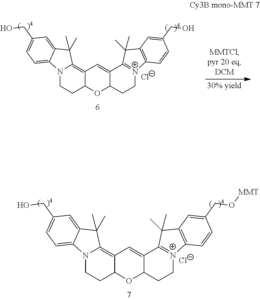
N12CCC3C(=C1C(C)(C)C1=CC(CO)=CC=C21)C=C1C(O3)CC[N+]2=C1C(C)(C)C1=C2C=CC(CO[MMT])=C1.[Cl-].N12CCC3C(=C1C(C)(C)C1=CC(CO)=CC=C21)C=C1C(O3)CC[N+]2=C1C(C)(C)C1=C2C=CC(CO)=C1.[Cl-]
